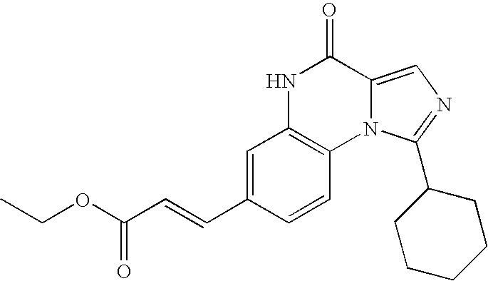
C1=C(C=CC(OCC)=O)C=CC2=C1NC(=O)C1=CN=C(C3CCCCC3)N21
